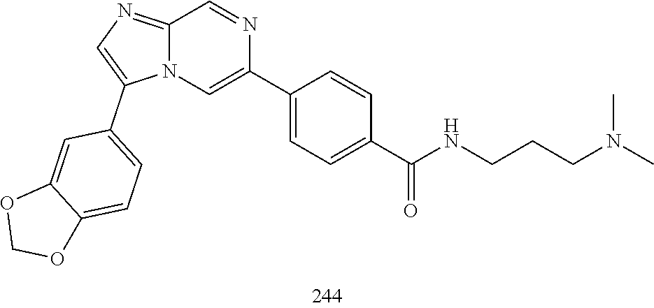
N(C)(C)CCCNC(C1=CC=C(C2=CN3C(=NC=C3C3=CC=C4OCOC4=C3)C=N2)C=C1)=O
